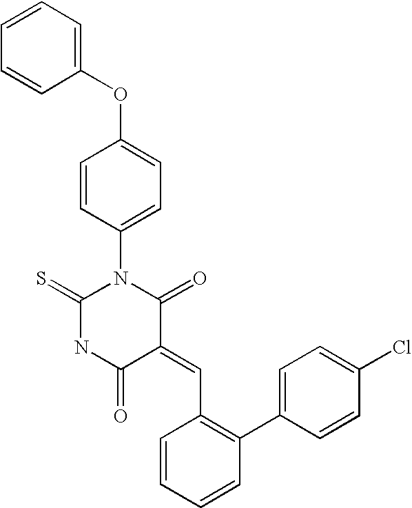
C1(OC2=CC=C(N3C(=S)NC(=O)C(=CC4=C(C5=CC=C(Cl)C=C5)C=CC=C4)C3=O)C=C2)=CC=CC=C1
